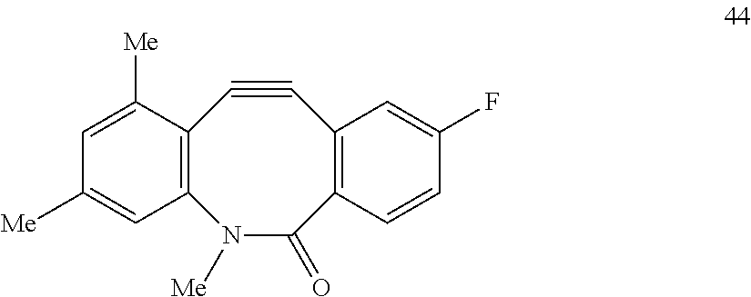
C12=C(C([Me])=CC([Me])=C1)C#CC1=C(C(=O)N2[Me])C=CC(F)=C1
